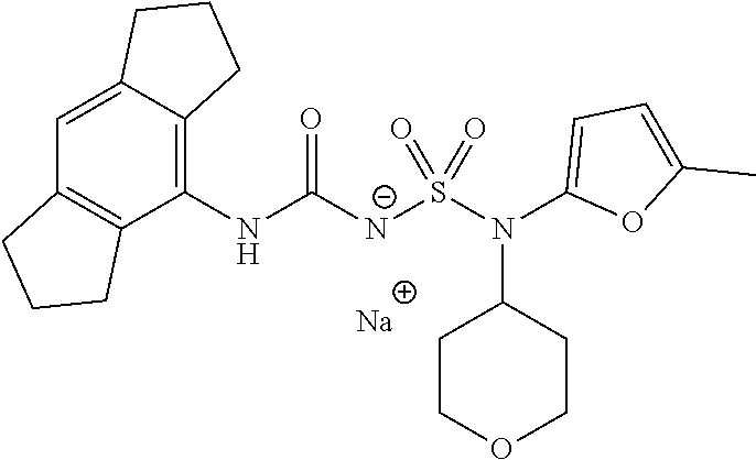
[Na].C1(NC([N-]S(N(C2=CC=C(C)O2)C2CCOCC2)(=O)=O)=O)=C2C(=CC3=C1CCC3)CCC2
